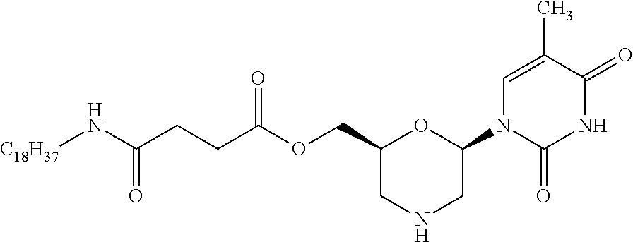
C1=C(C)C(=O)NC(=O)N1C1CNCC(COC(=O)CCC(N[C18H37])=O)O1
